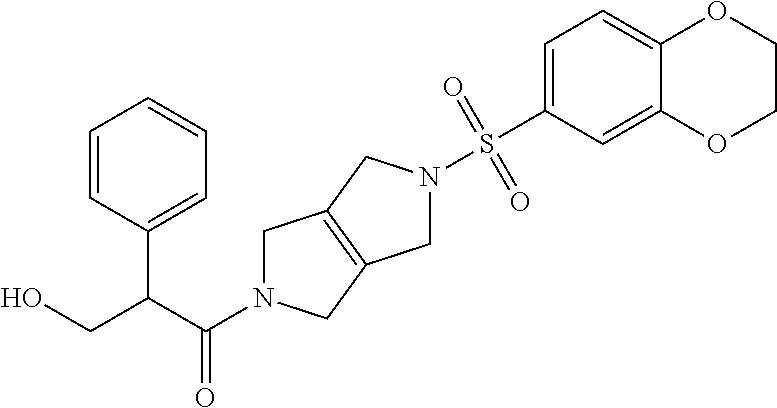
C1N(C(C(CO)C2=CC=CC=C2)=O)CC2=C1CN(S(C1=CC=C3C(=C1)OCCO3)(=O)=O)C2
